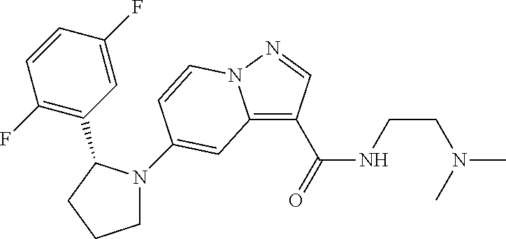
C12=C(C(NCCN(C)C)=O)C=NN1C=CC(N1CCCC1C1=C(F)C=CC(F)=C1)=C2
